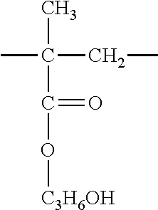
CC(CC)(C)C(O[C3H6OH])=O
